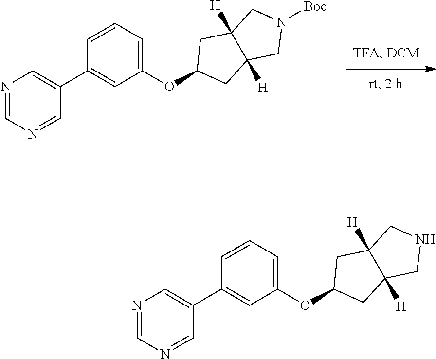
N1([Boc])CC2([H])C([H])(C1)CC(OC1=CC=CC(C3=CN=CN=C3)=C1)C2.N1CC2([H])C([H])(C1)CC(OC1=CC=CC(C3=CN=CN=C3)=C1)C2
